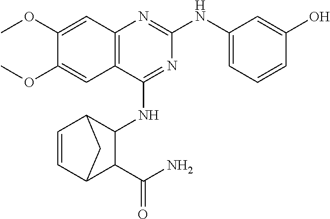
C12=C(C(NC3C4C=CC(C3C(N)=O)C4)=NC(NC3=CC=CC(O)=C3)=N1)C=C(OC)C(OC)=C2
